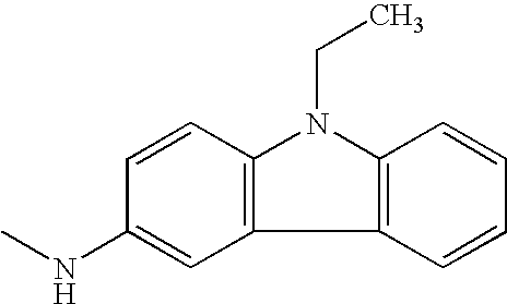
C1=CC2=C(C=C1NC)C1=C(N2CC)C=CC=C1
